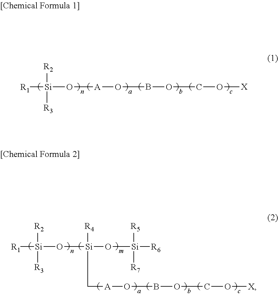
[R1][Si](O[A]OBOCO[X])([R2])[R3].[R1][Si](O[Si](O[Si]([R6])([R5])[R7])([R4])C[A]OBOCO[X])([R2])[R3]
